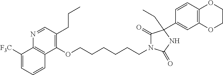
C1([F3C])=CC=CC2=C1N=CC(CCC)=C2OCCCCCCN1C(=O)C(C2=CC3=C(C=C2)OCCO3)(CC)NC1=O
